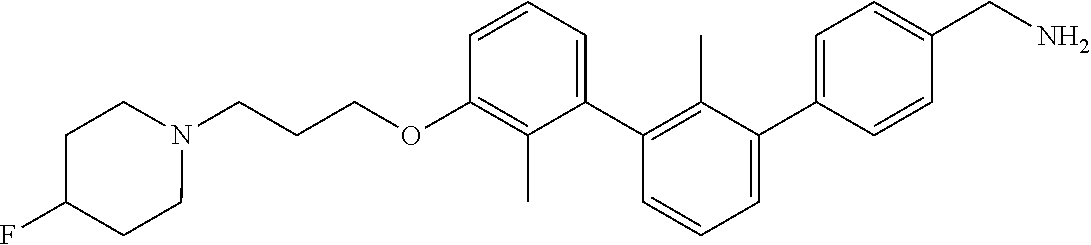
C1(OCCCN2CCC(F)CC2)=C(C)C(C2=C(C)C(C3=CC=C(CN)C=C3)=CC=C2)=CC=C1
